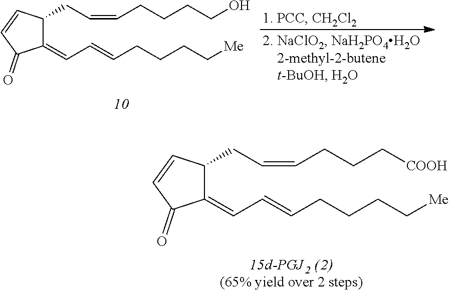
C1(CC=CCCCCO)C(=CC=CCCCC[Me])C(=O)C=C1.C1(CC=CCCC[COOH])C(=CC=CCCCC[Me])C(=O)C=C1
